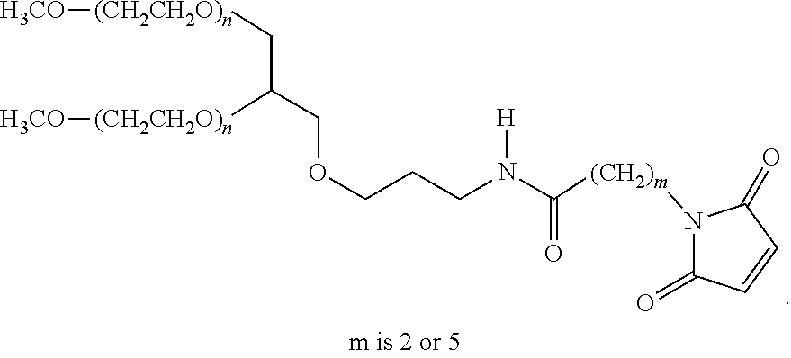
O(CCCN(C([(CH2)m]N1C(=O)C=CC1=O)=O)[H])CC(C[(CH2CH2O)n][H3CO])[(CH2CH2O)n][H3CO]
